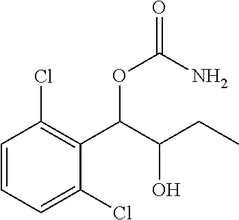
C1=CC=C(Cl)C(C(C(CC)O)OC(N)=O)=C1Cl
